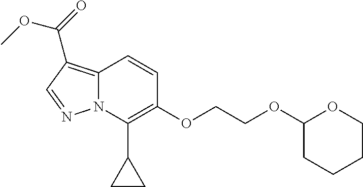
C12=C(C(=O)OC)C=NN1C(C1CC1)=C(OCCOC1OCCCC1)C=C2
